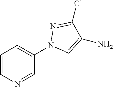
C1=CN=CC(N2C=C(N)C(Cl)=N2)=C1
